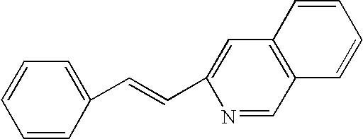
C1=CC=CC(C=CC2=CC3=C(C=N2)C=CC=C3)=C1
